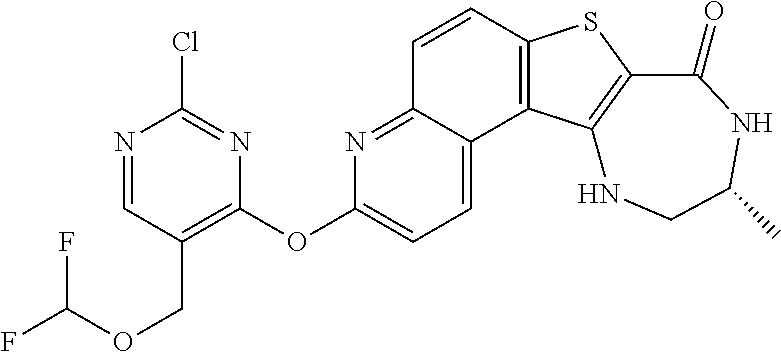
C1=CC2=C(C3=CC=C(OC4=C(COC(F)F)C=NC(Cl)=N4)N=C13)C1=C(S2)C(=O)NC(C)CN1
